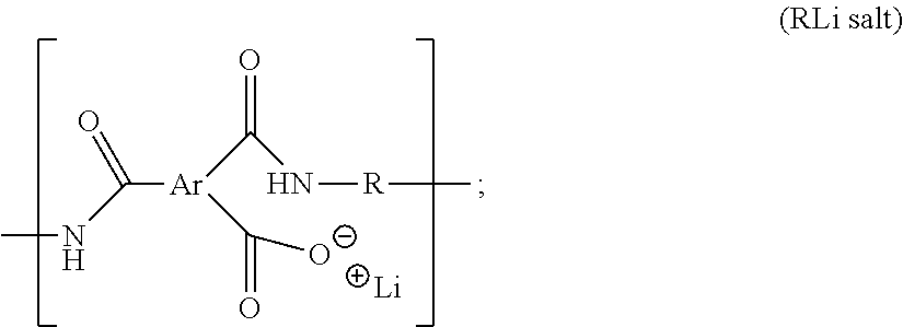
CNC(=O)[Ar](C(=O)[O-])C(N[R]C)=O.[Li]
